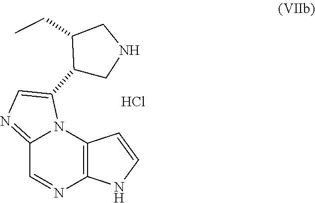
C12=NC=C(C3CNCC3CC)N1C1=C(N=C2)NC=C1.Cl
